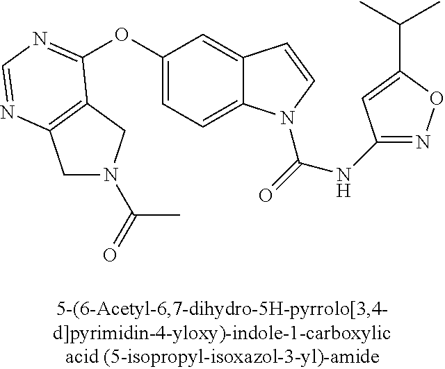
C1N(C(=O)C)CC2=C1N=CN=C2OC1=CC=C2C(=C1)C=CN2C(=O)NC1=NOC(C(C)C)=C1
